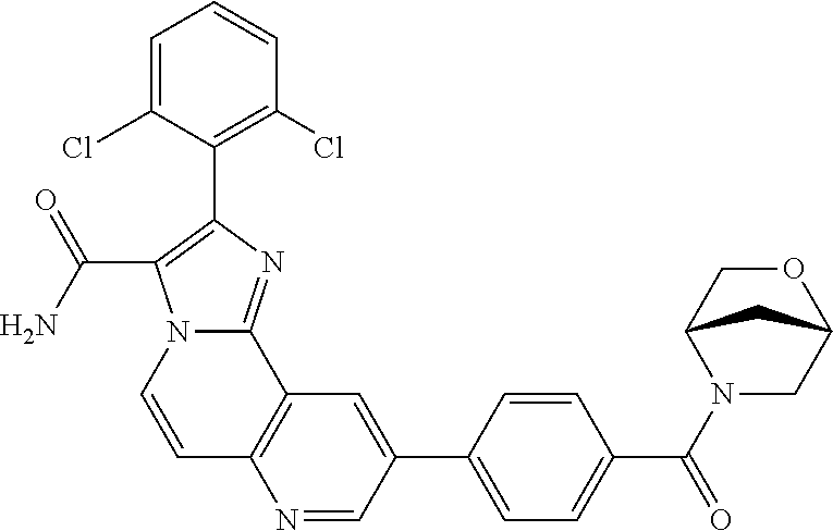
C12=C(C=C(C3=CC=C(C(=O)N4CC5OCC4C5)C=C3)C=N1)C1=NC(C3=C(Cl)C=CC=C3Cl)=C(C(N)=O)N1C=C2
